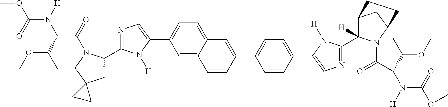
C1(C2CC3(CN2C(=O)C(C(C)OC)N([H])C(=O)OC)CC3)=NC=C(C2=CC=C3C(=C2)C=CC(C2=CC=C(C4=CN=C(C5([H])C6CC(N5C(C(N([H])C(=O)OC)C(C)OC)=O)CC6)N4[H])C=C2)=C3)N1[H]
